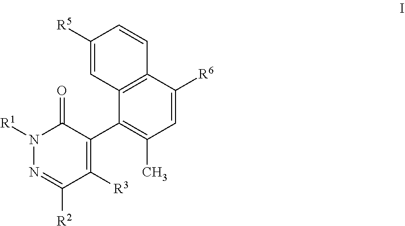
C12=C(C([R6])=CC(C)=C1C1=C([R3])C([R2])=NN([R1])C1=O)C=CC([R5])=C2
